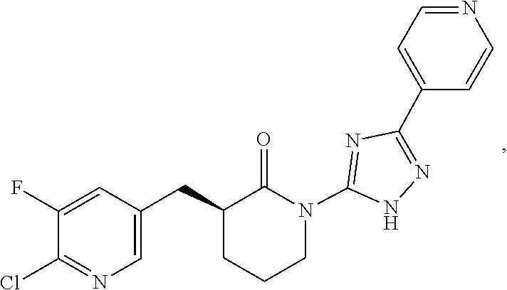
C1=NC=CC(C2=NNC(N3C(=O)C(CC4=CN=C(Cl)C(F)=C4)CCC3)=N2)=C1
